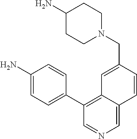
C1(N)=CC=C(C2=C3C(=CN=C2)C=CC(CN2CCC(N)CC2)=C3)C=C1
